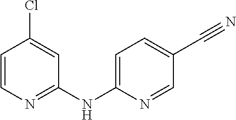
C1=CN=C(NC2=CC=C(C#N)C=N2)C=C1Cl
